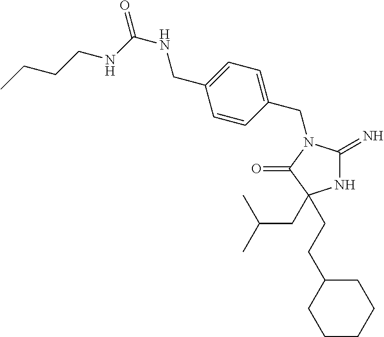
N1C(=N)N(CC2=CC=C(CNC(=O)NCCCC)C=C2)C(=O)C1(CC(C)C)CCC1CCCCC1
